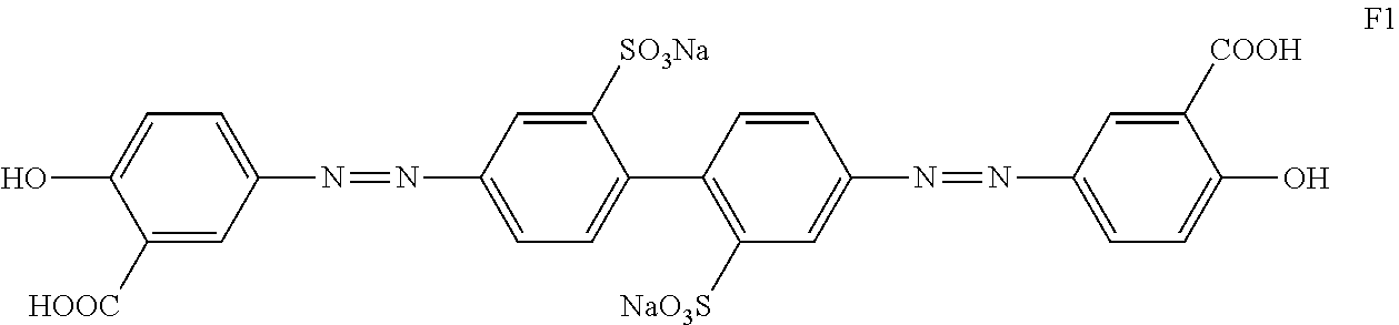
C1(O)=CC=C(N=NC2=CC=C(C3=C([NaO3S])C=C(N=NC4=CC=C(O)C([COOH])=C4)C=C3)C([SO3Na])=C2)C=C1[HOOC]
